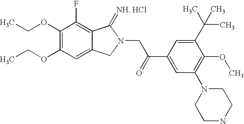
C1(OCC)=C(OCC)C=C2C(=C1F)C(=[NH. HCl])N(CC(C1=CC(N3CCNCC3)=C(OC)C(C(C)(C)C)=C1)=O)C2
